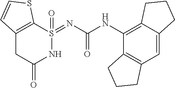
C12=C(C=C3C(=C1NC(=O)N=S1(=O)C4=C(CC(=O)N1)C=CS4)CCC3)CCC2
